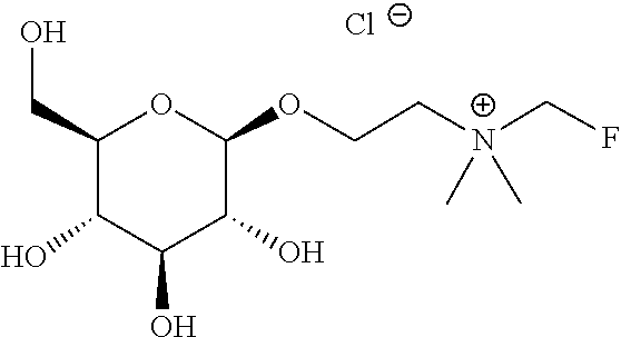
C[N+](C)(CCOC1OC(CO)C(O)C(O)C1O)CF.[Cl-]
